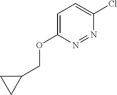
C1=C(OCC2CC2)N=NC(Cl)=C1
